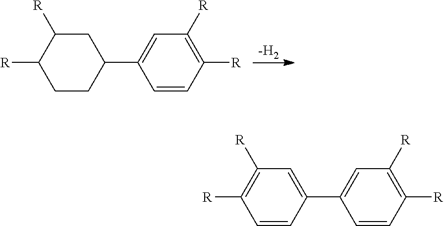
[-H2].C1C([R])C([R])CCC1C1=CC([R])=C([R])C=C1.C1=C(C2=CC([R])=C([R])C=C2)C=CC([R])=C1[R]
